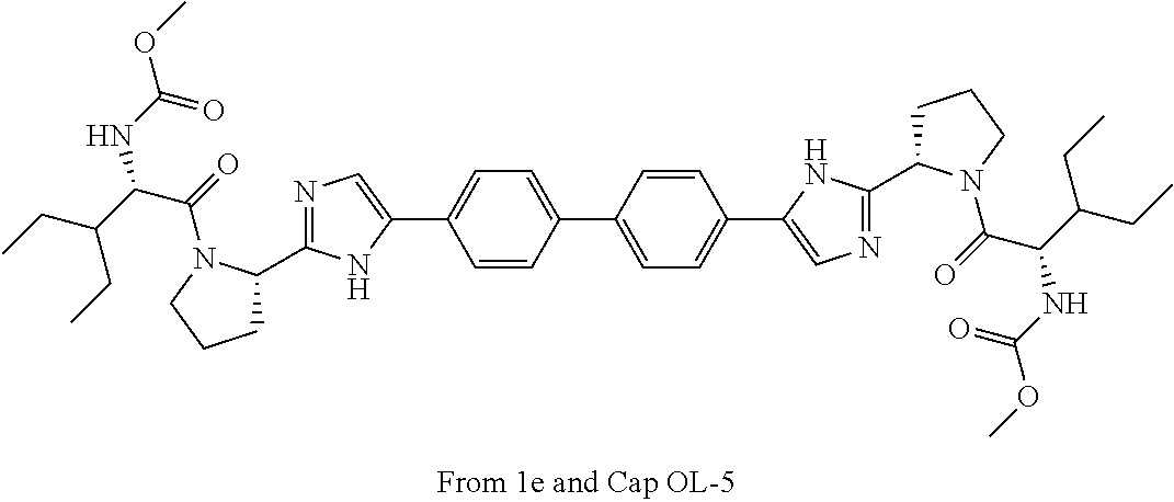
N1=C(C2CCCN2C(=O)C(NC(=O)OC)C(CC)CC)NC(C2=CC=C(C3=CC=C(C4=CN=C(C5CCCN5C(=O)C(NC(=O)OC)C(CC)CC)N4)C=C3)C=C2)=C1
